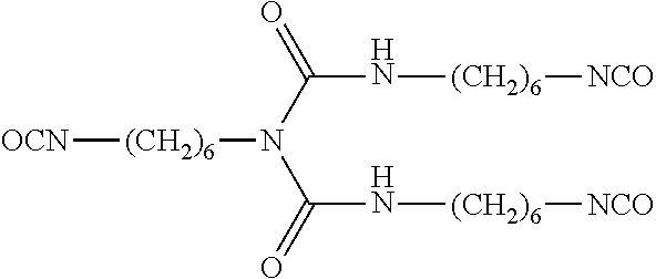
[OCN][(CH2)6]N(C(=O)N[(CH2)6][NCO])C(=O)N[(CH2)6][NCO]
